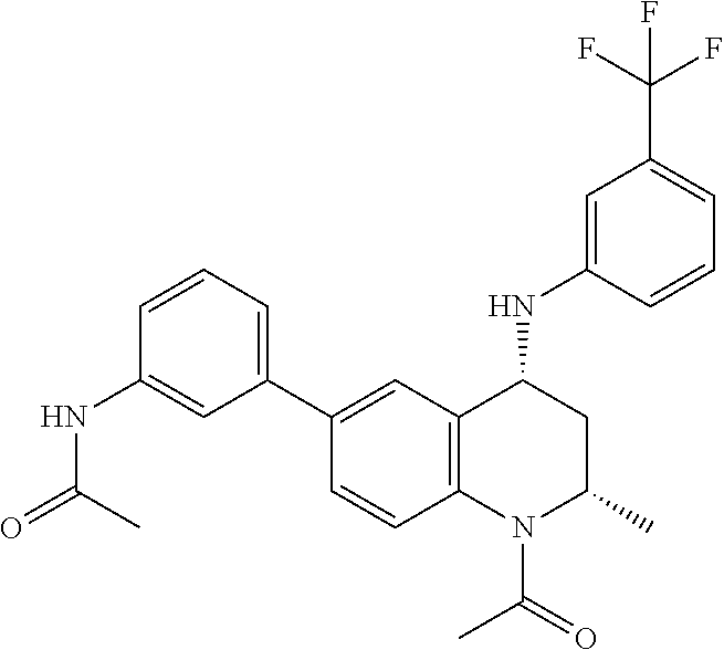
C1(NC2CC(C)N(C(C)=O)C3=C2C=C(C2=CC=CC(NC(=O)C)=C2)C=C3)=CC(C(F)(F)F)=CC=C1
